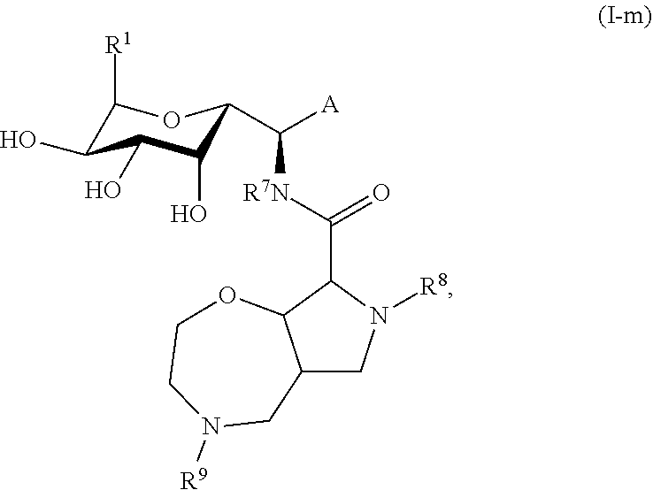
C12CN([R8])C(C([R7N]C([A])C3C(O)C(O)C(O)C([R1])O3)=O)C1OCCN([R9])C2
